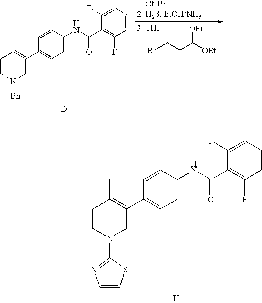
C1CN(C2=NC=CS2)CC(C2=CC=C(NC(C3=C(F)C=CC=C3F)=O)C=C2)=C1C.[H].BrCCC([OEt])[OEt].C1CN([Bn])CC(C2=CC=C(NC(C3=C(F)C=CC=C3F)=O)C=C2)=C1C.[D]
